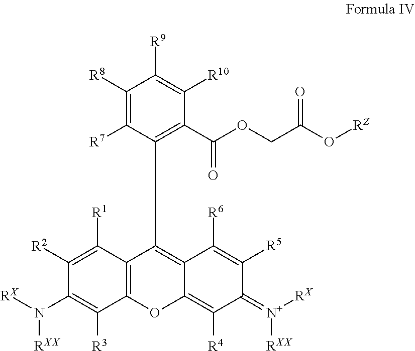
C1([R8])=C([R7])C(C2=C3C(=C([R4])C(=[N+]([RXX])[RX])C([R5])=C3[R6])OC3=C2C([R1])=C([R2])C(N([RXX])[RX])=C3[R3])=C(C(OCC(O[RZ])=O)=O)C([R10])=C1[R9]
